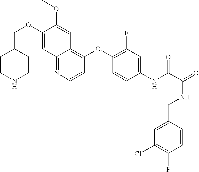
C(OC1=CC2=NC=CC(OC3=C(F)C=C(NC(C(=O)NCC4=CC(Cl)=C(F)C=C4)=O)C=C3)=C2C=C1OC)C1CCNCC1
